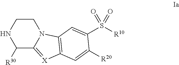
N1CCN2C(=[X]C3=C2C=C(S([R10])(=O)=O)C([R20])=C3)C1[R30]
